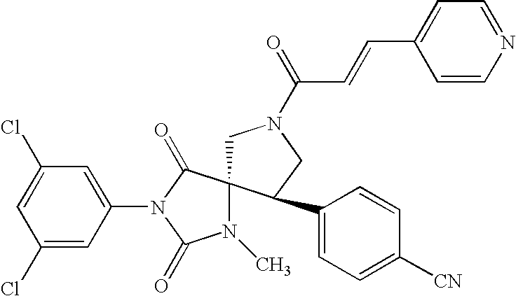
ClC1=CC(Cl)=CC(N2C(=O)C3(N(C)C2=O)CN(C(C=CC2=CC=NC=C2)=O)CC3C2=CC=C([CN])C=C2)=C1
